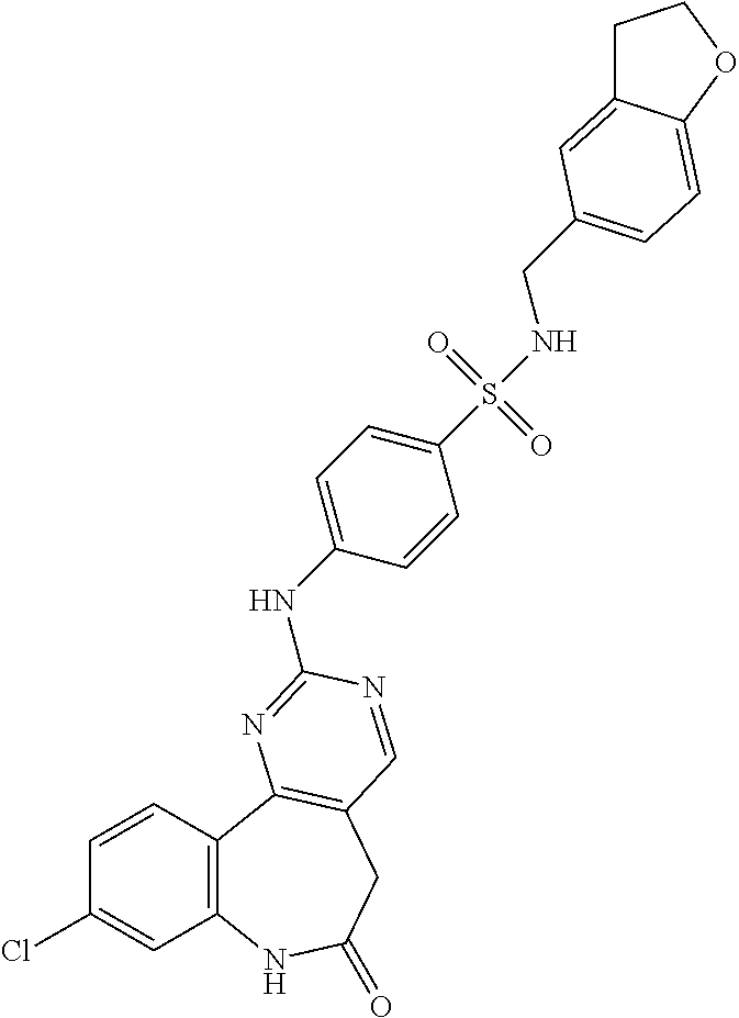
C1(Cl)=CC2=C(C=C1)C1=C(CC(=O)N2)C=NC(NC2=CC=C(S(NCC3=CC=C4C(=C3)CCO4)(=O)=O)C=C2)=N1
